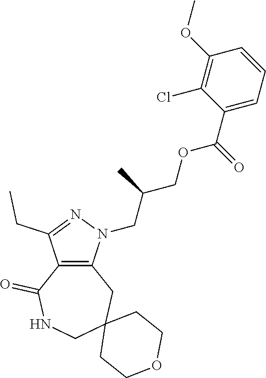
C12=C(N(CC(COC(C3=CC=CC(OC)=C3Cl)=O)C)N=C1CC)CC1(CNC2=O)CCOCC1
